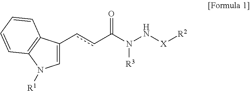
C1=C(ccC(N(N[X][R2])[R3])=O)C2=C(N1[R1])C=CC=C2
